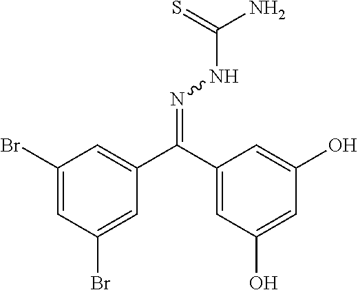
C1(Br)=CC(Br)=CC(C(C2=CC(O)=CC(O)=C2)=NNC(N)=S)=C1
